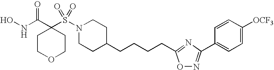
C1COCCC1(C(NO)=O)S(=O)(=O)N1CCC(CCCCC2=NC(C3=CC=C([OCF3])C=C3)=NO2)CC1
